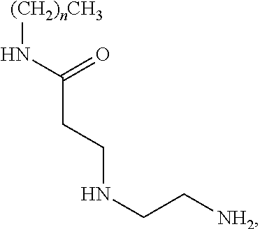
[(CH2)nCH3]NC(CCNCC[NH2])=O
